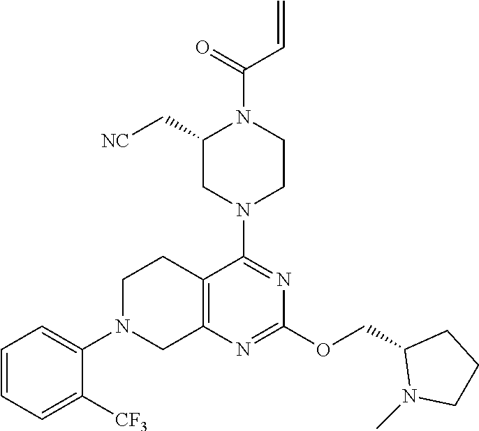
C12=C(N=C(OCC3N(C)CCC3)N=C1N1CCN(C(=O)C=C)C(C[NC])C1)CN(C1=CC=CC=C1[CF3])CC2
